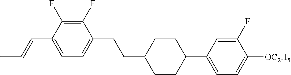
C1(F)=C(F)C(C=CC)=CC=C1CCC1CCC(C2=CC=C([OC2H5])C(F)=C2)CC1
